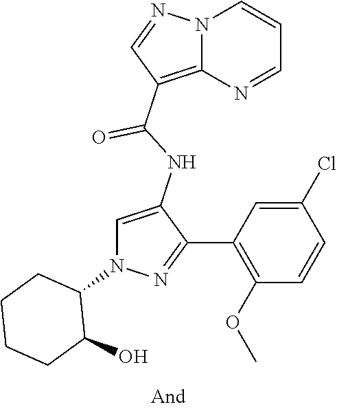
N12C(=C(C(NC3=CN(C4CCCCC4O)N=C3C3=C(OC)C=CC(Cl)=C3)=O)C=N1)N=CC=C2
